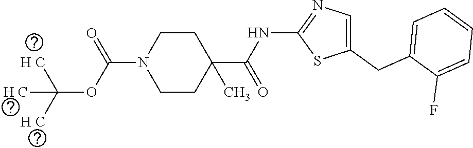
C1(CC2=CC=CC=C2F)=CN=C(NC(=O)C2(C)CCN(C(OC([H C])([H C])[H C])=O)CC2)S1
